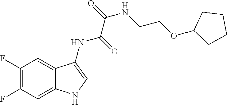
C1(F)=C(F)C=C2C(=C1)C(NC(=O)C(=O)NCCOC1CCCC1)=CN2
